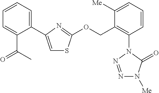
C1(C2=CSC(OCC3=C(N4C(=O)N([Me])N=N4)C=CC=C3[Me])=N2)=CC=CC=C1C(C)=O
